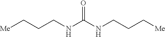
C(NC(NCCC[Me])=O)CC[Me]
